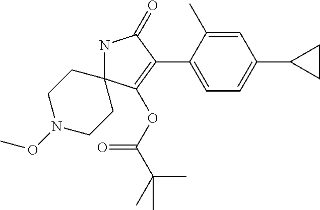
N1C2(C(OC(C(C)(C)C)=O)=C(C3=CC=C(C4CC4)C=C3C)C1=O)CCN(OC)CC2
